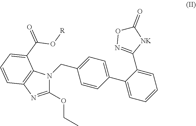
C1(OCC)=NC2=C(N1CC1=CC=C(C3=CC=CC=C3C3=NOC(=O)[NK]3)C=C1)C(C(O[R])=O)=CC=C2
